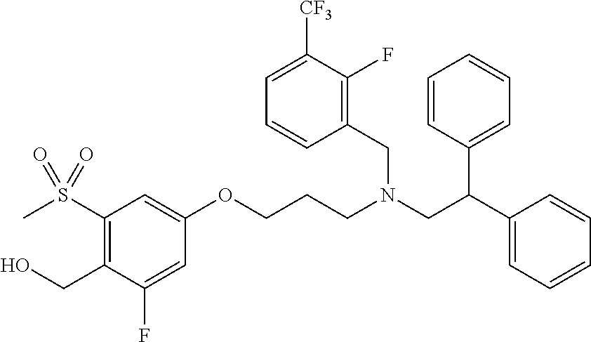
O(CCCN(CC(C1=CC=CC=C1)C1=CC=CC=C1)CC1=C(F)C([CF3])=CC=C1)C1=CC(S(C)(=O)=O)=C(CO)C(F)=C1
